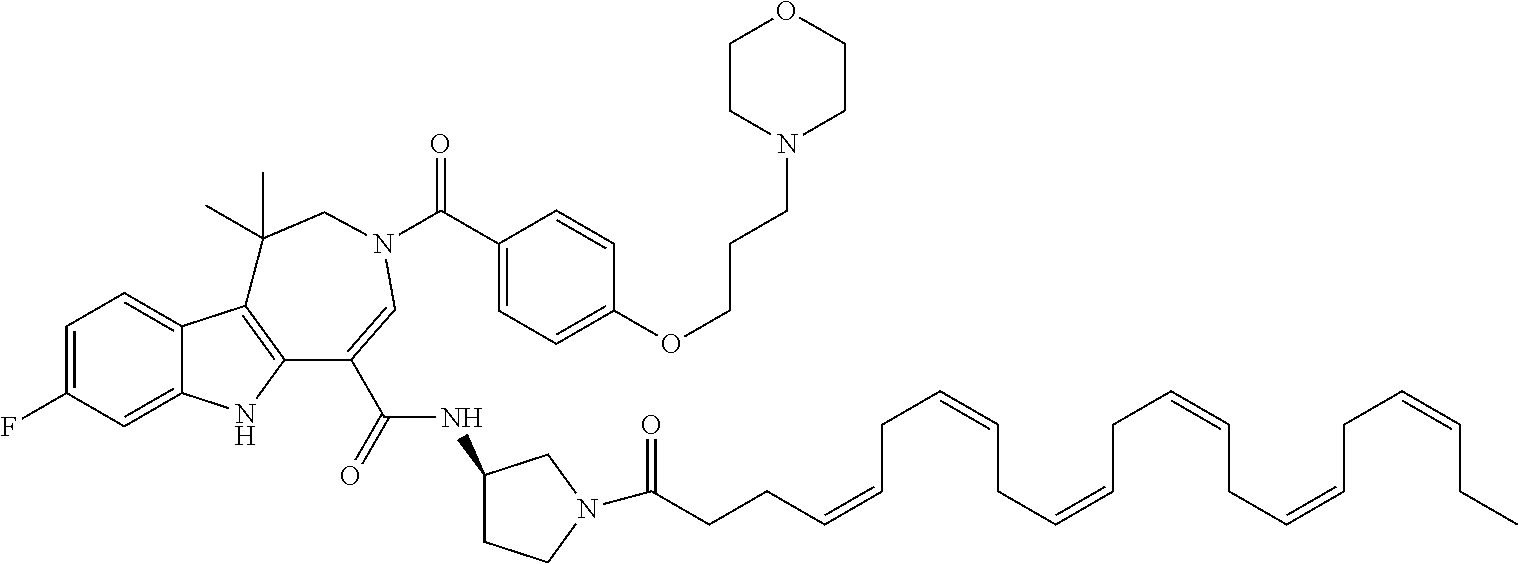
C1=C(F)C=C2C(=C1)C1=C(N2)C(C(NC2CCN(C(CCC=CCC=CCC=CCC=CCC=CCC=CCC)=O)C2)=O)=CN(C(=O)C2=CC=C(OCCCN3CCOCC3)C=C2)CC1(C)C
